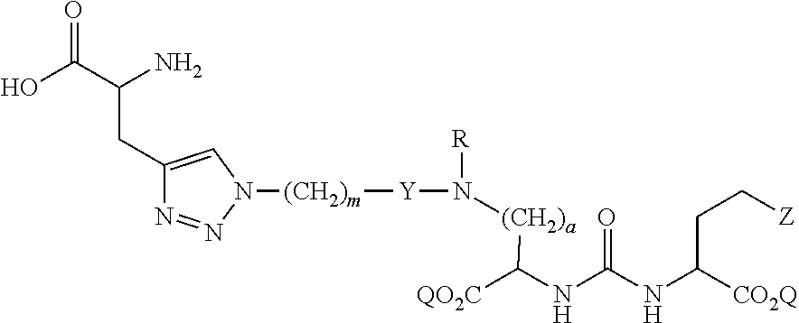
OC(C(N)CC1=CN([(CH2)m][Y]N([R])[(CH2)a]C([QO2C])NC(NC([CO2Q])CC[Z])=O)N=N1)=O
